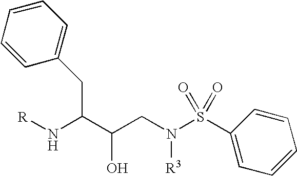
C(CN(S(C1=CC=CC=C1)(=O)=O)[R3])(O)C(CC1=CC=CC=C1)N[R]
